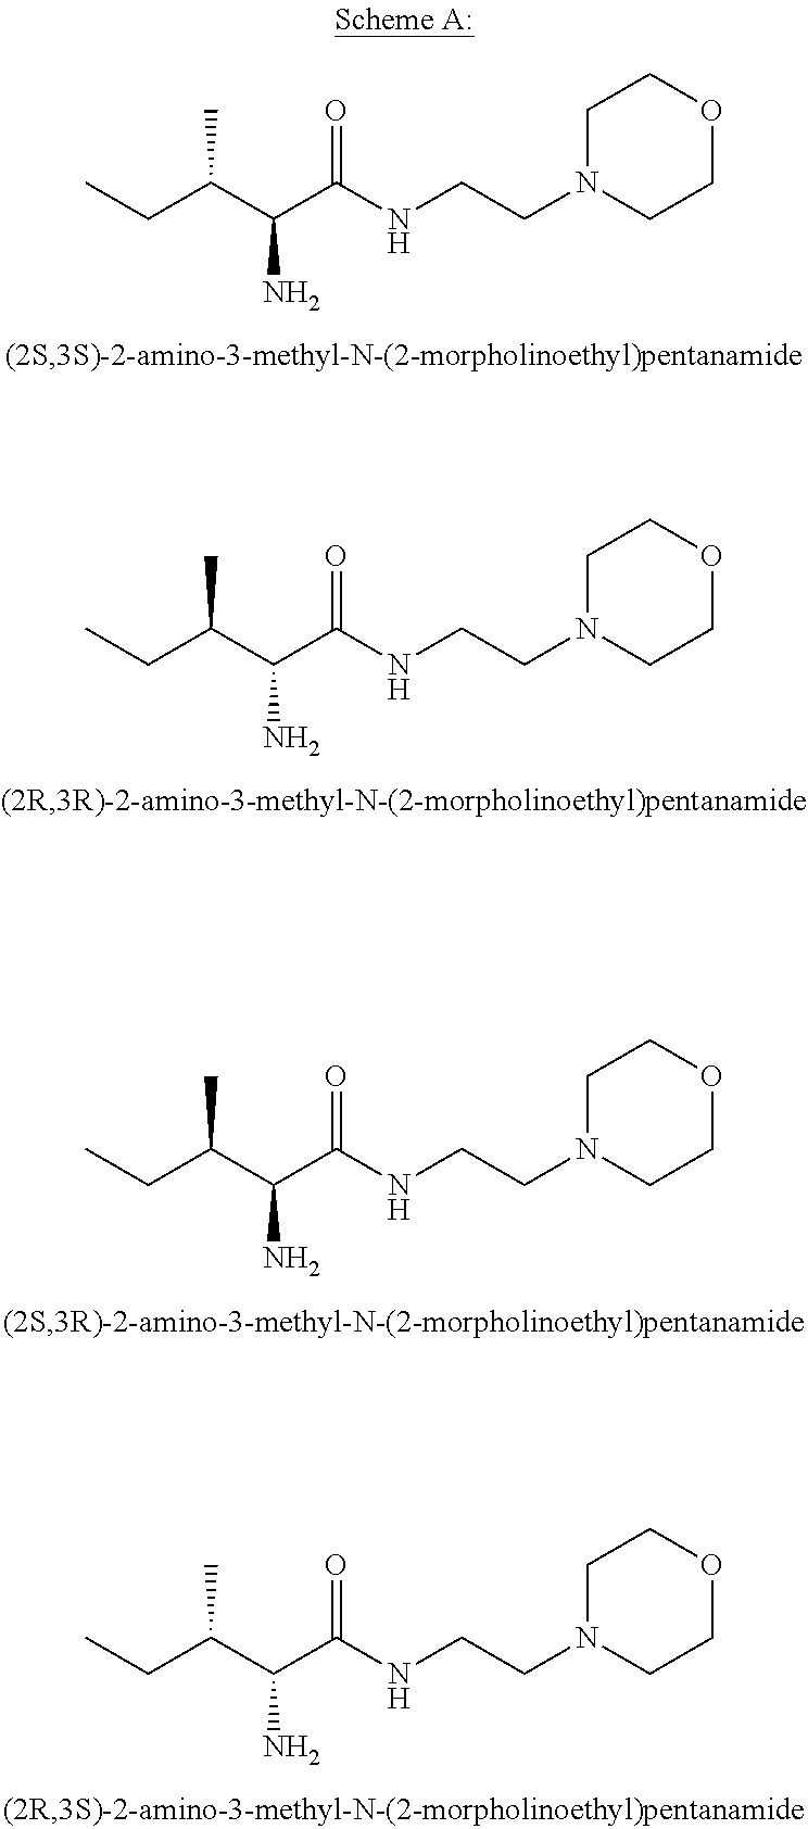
C1N(CCNC(C(C(CC)C)N)=O)CCOC1.C1N(CCNC(C(C(CC)C)N)=O)CCOC1.C1N(CCNC(C(C(CC)C)N)=O)CCOC1.C1N(CCNC(C(C(CC)C)N)=O)CCOC1
